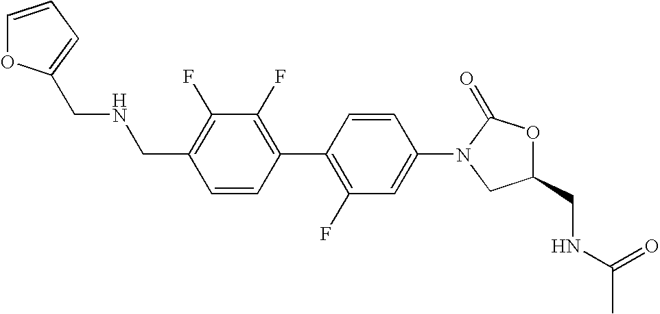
C1(F)=C(CNCC2=CC=CO2)C=CC(C2=C(F)C=C(N3CC(CNC(C)=O)OC3=O)C=C2)=C1F
